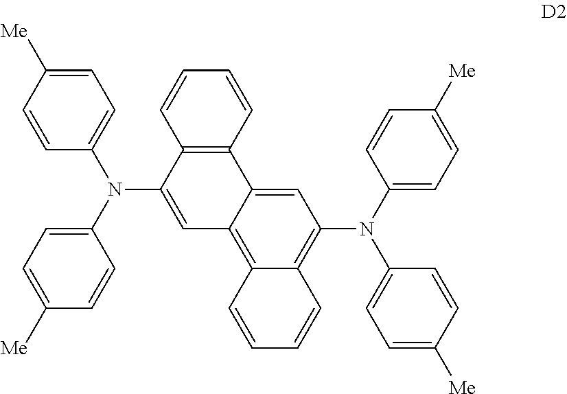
C1=CC(N(C2=CC=C([Me])C=C2)C2=CC3=C4C(=C(N(C5=CC=C([Me])C=C5)C5=CC=C([Me])C=C5)C=C3C3=C2C=CC=C3)C=CC=C4)=CC=C1[Me]
